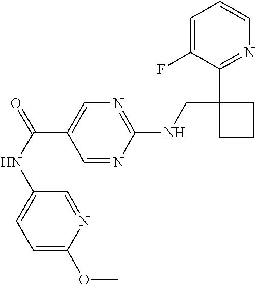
C(C1=CN=C(NCC2(C3=NC=CC=C3F)CCC2)N=C1)(NC1=CC=C(OC)N=C1)=O
